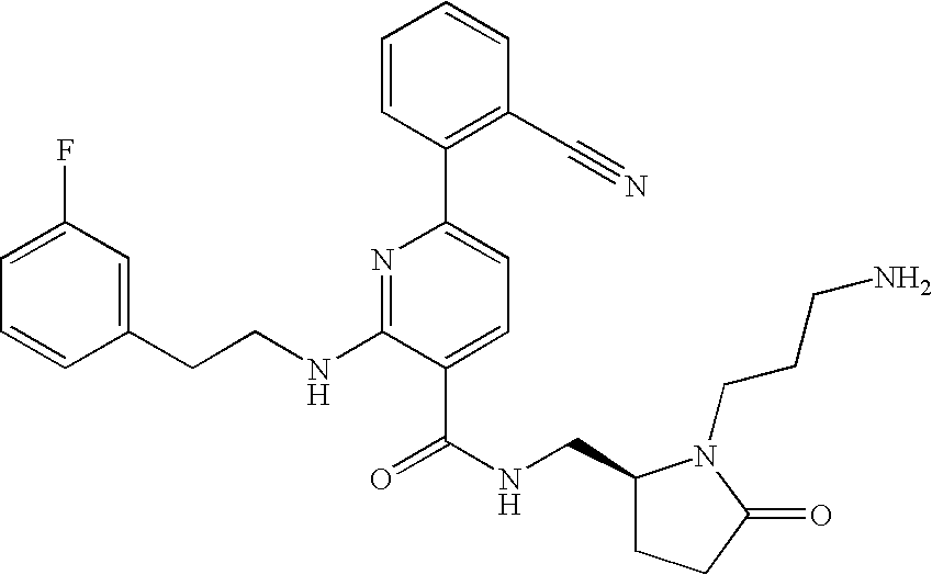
C1=CC(CCNC2=NC(C3=C(C#N)C=CC=C3)=CC=C2C(NCC2CCC(=O)N2CCCN)=O)=CC(F)=C1
